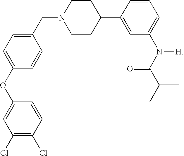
O(C1=CC=C(CN2CCC(C3=CC(N([H])C(C(C)C)=O)=CC=C3)CC2)C=C1)C1=CC(Cl)=C(Cl)C=C1
